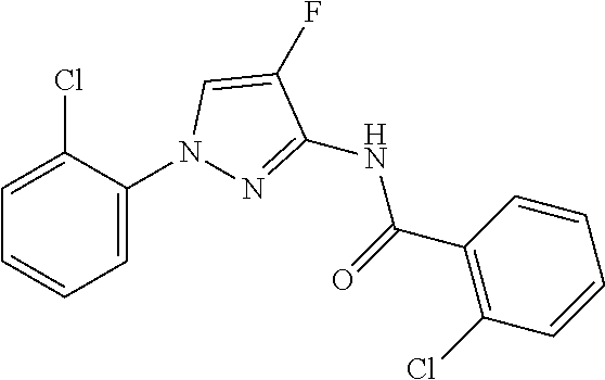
C1(N2N=C(NC(C3=C(Cl)C=CC=C3)=O)C(F)=C2)=CC=CC=C1Cl
